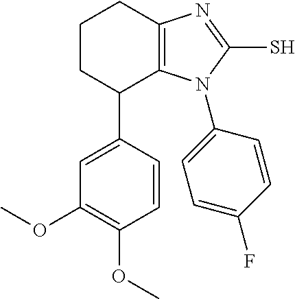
C1(C2=CC(OC)=C(OC)C=C2)C2=C(N=C(S)N2C2=CC=C(F)C=C2)CCC1
